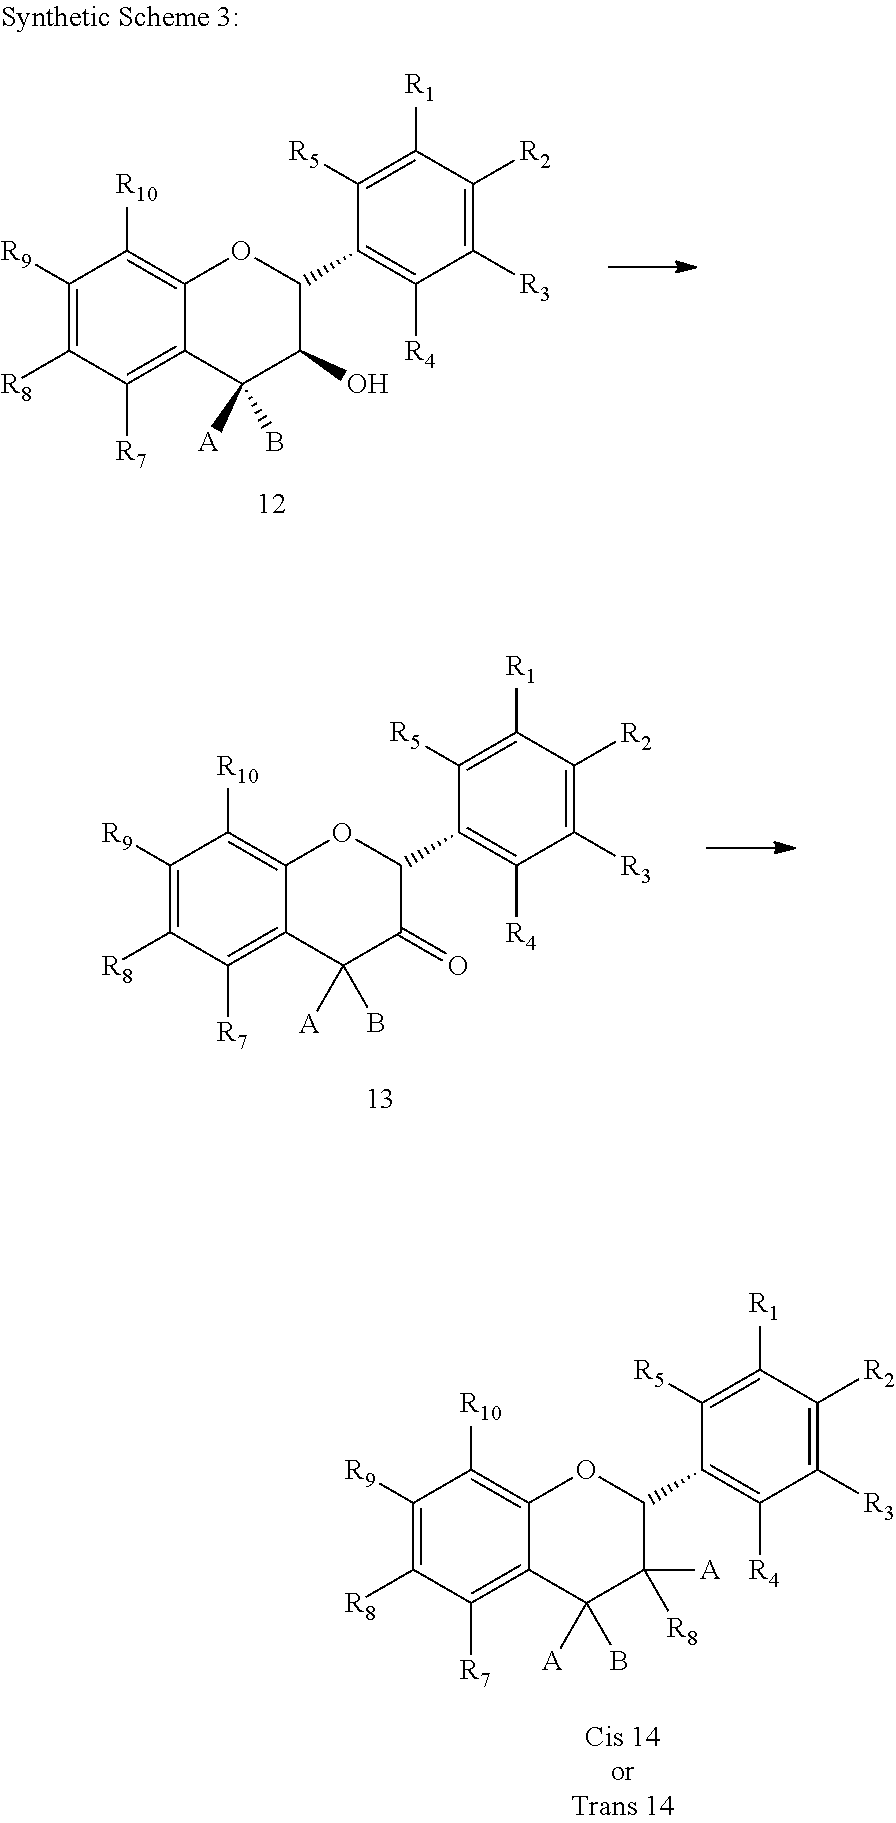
C1([R9])=C([R8])C([R7])=C2C(=C1[R10])OC(C1=C([R4])C([R3])=C([R2])C([R1])=C1[R5])C(=O)C2([A])B.C1([R9])=C([R8])C([R7])=C2C(=C1[R10])OC(C1=C([R4])C([R3])=C([R2])C([R1])=C1[R5])C(O)C2([A])B.C1([R9])=C([R8])C([R7])=C2C(=C1[R10])OC(C1=C([R4])C([R3])=C([R2])C([R1])=C1[R5])C([R8])([A])C2([A])B
